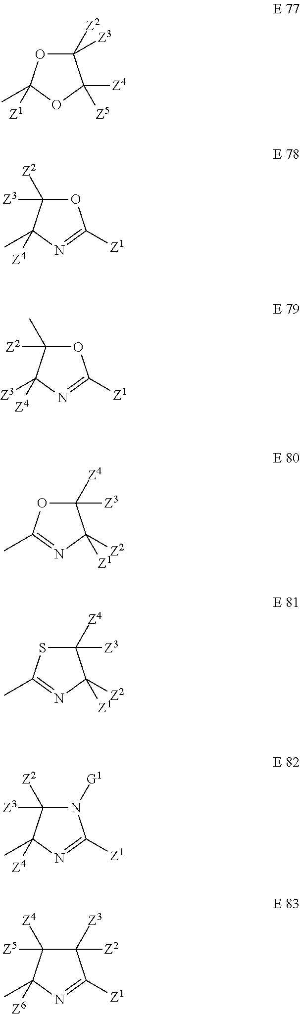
C1([Z2])([Z3])OC(C)([Z1])OC1([Z4])[Z5].O1C([Z3])([Z2])C(C)([Z4])N=C1[Z1].O1C([Z2])(C)C([Z3])([Z4])N=C1[Z1].C1([Z4])([Z3])OC(C)=NC1([Z2])[Z1].C1([Z4])([Z3])SC(C)=NC1([Z2])[Z1].N1([G1])C([Z3])([Z2])C(C)([Z4])N=C1[Z1].C1([Z3])([Z2])C([Z5])([Z4])C(C)([Z6])N=C1[Z1]
